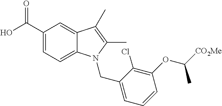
C1(C(=O)O)=CC=C2C(=C1)C(C)=C(C)N2CC1=CC=CC(OC([CO2Me])C)=C1Cl
